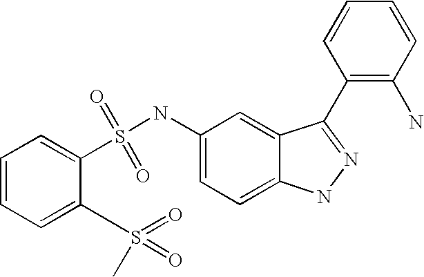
C1=CC=C(S(=O)(C)=O)C(S(NC2=CC=C3C(=C2)C(C2=C(N)C=CC=C2)=NN3)(=O)=O)=C1
